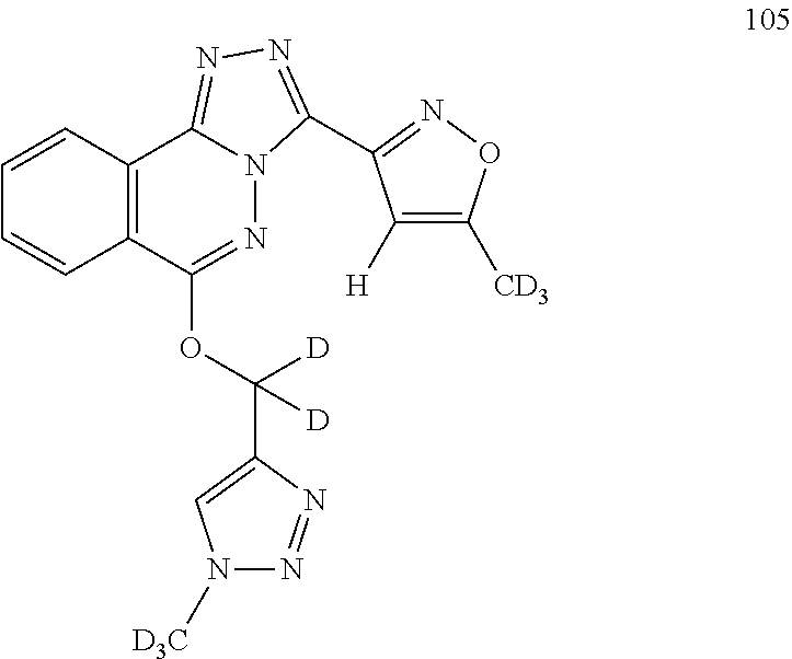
C12=C(C=CC=C1)C1=NN=C(C3=NOC([CD3])=C3[H])N1N=C2OC(C1=CN([D3C])N=N1)([D])[D]
